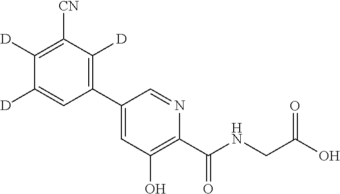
C1(C2=CC(O)=C(C(NCC(O)=O)=O)N=C2)=C([D])C([CN])=C([D])C([D])=C1
